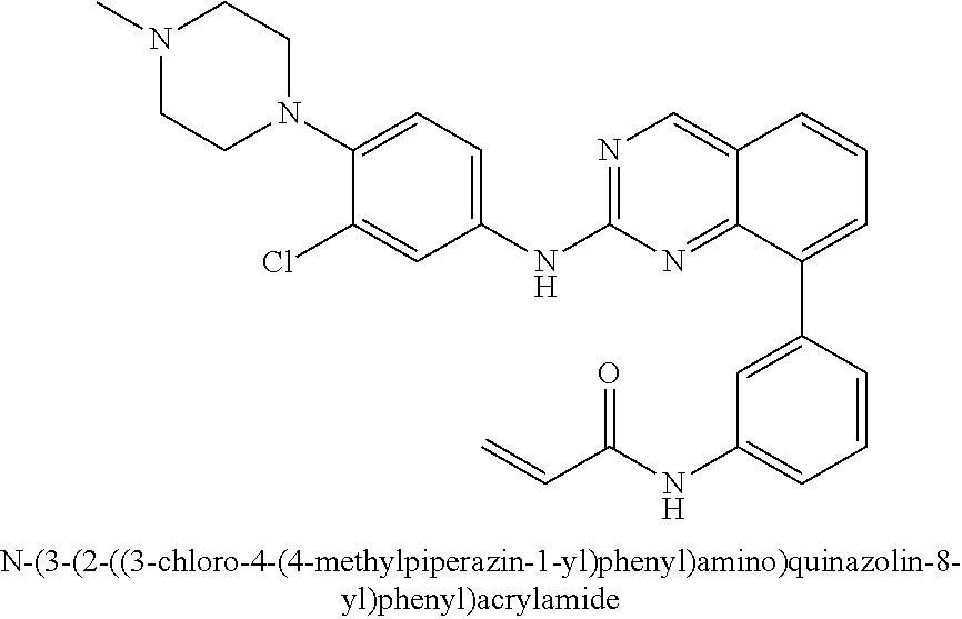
C1=CC(C2=CC=CC3=CN=C(NC4=CC=C(N5CCN(C)CC5)C(Cl)=C4)N=C23)=CC(NC(C=C)=O)=C1
